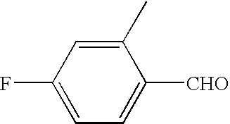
C1=C([CHO])C(C)=CC(F)=C1
